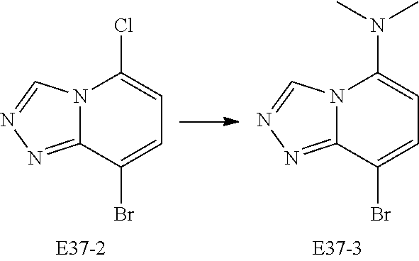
N12C(=NN=C1)C(Br)=CC=C2Cl.N12C(=NN=C1)C(Br)=CC=C2N(C)C
